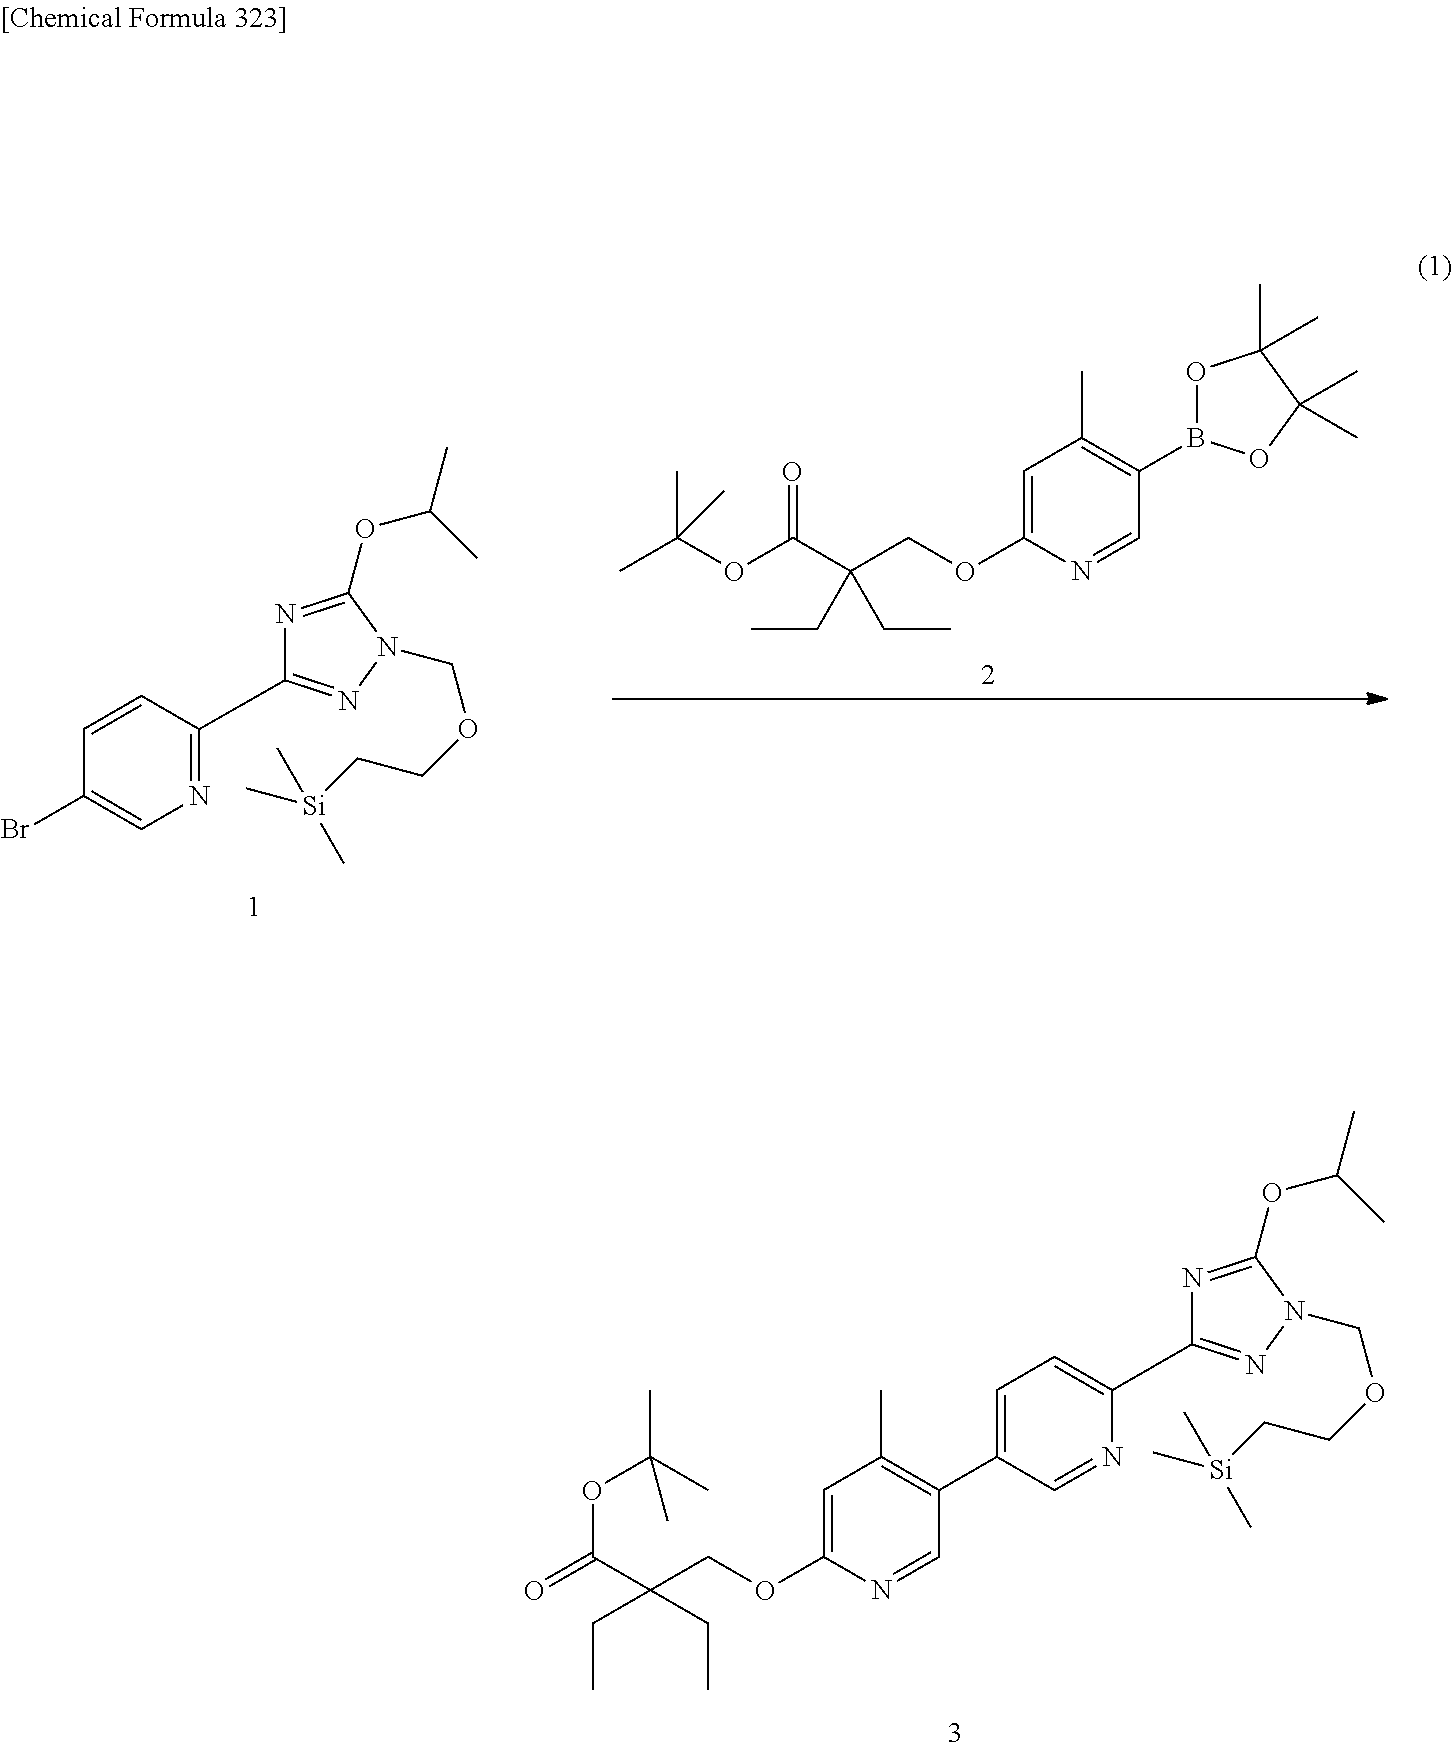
C1=C(OCC(C(OC(C)(C)C)=O)(CC)CC)N=CC(B2OC(C)(C)C(C)(C)O2)=C1C.N1=C(C2=NN(COCC[Si](C)(C)C)C(OC(C)C)=N2)C=CC(Br)=C1.N1=CC(C2=C(C)C=C(OCC(C(=O)OC(C)(C)C)(CC)CC)N=C2)=CC=C1C1=NN(COCC[Si](C)(C)C)C(OC(C)C)=N1
